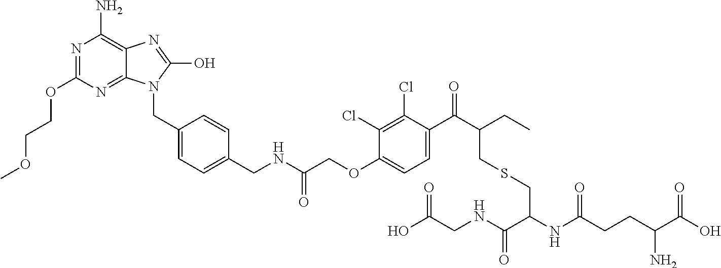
N1=C(OCCOC)N=C2C(=C1N)N=C(O)N2CC1=CC=C(CNC(=O)COC2=CC=C(C(C(CC)CSCC(NC(CCC(C(O)=O)N)=O)C(NCC(O)=O)=O)=O)C(Cl)=C2Cl)C=C1
